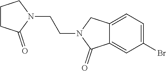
C12=CC=C(Br)C=C1C(=O)N(CCN1CCCC1=O)C2
